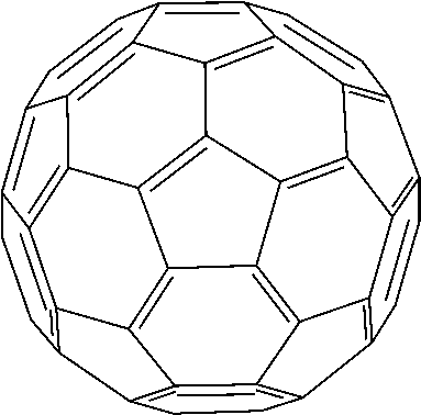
C1=CC2=C3C4=C1C1=C5C4=C4C6=C3C3=C2CCC2=C=3C3=C6C6=C4C4=C5C(=C5C=CC7=C8C(=C3=C2CC8)=C6C7=C45)C=C1
